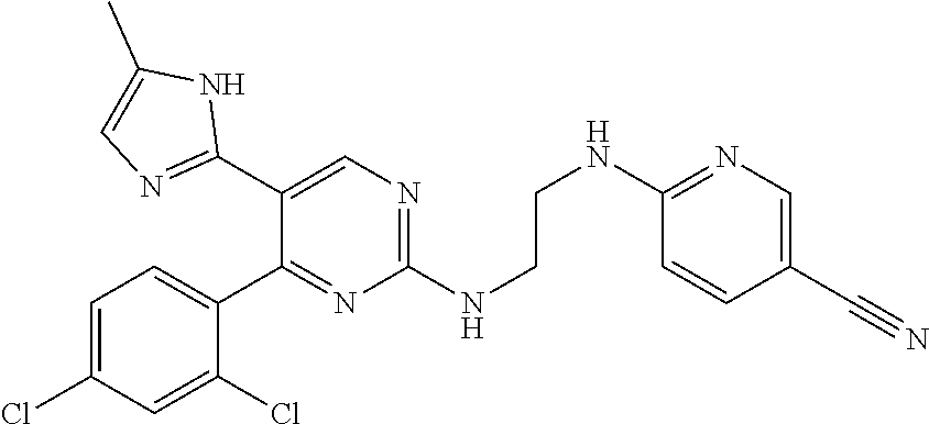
C1=C(Cl)C=C(Cl)C(C2=NC(NCCNC3=NC=C(C#N)C=C3)=NC=C2C2=NC=C(C)N2)=C1
